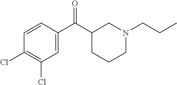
C1=CC(C(C2CCCN(CCC)C2)=O)=CC(Cl)=C1Cl
